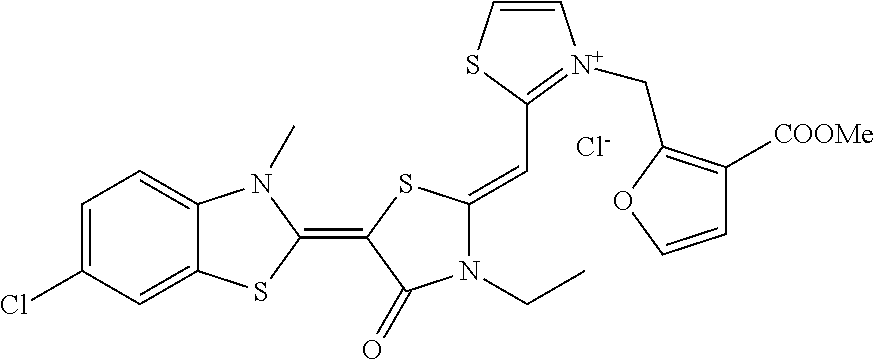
[Cl-].C1=C(Cl)C=C2C(=C1)N(C)C(=C1C(=O)N(CC)C(=CC3=[N+](CC4=C([COOMe])C=CO4)C=CS3)S1)S2
